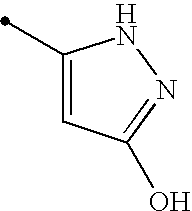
C1(C)=CC(O)=NN1
